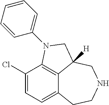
C12=CC=C(Cl)C3=C1C([H])(CNCC2)CN3C1=CC=CC=C1
